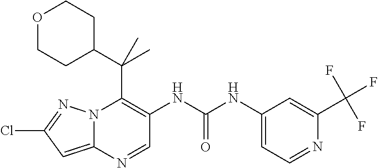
N12C(=CC(Cl)=N1)N=CC(NC(NC1=CC=NC(C(F)(F)F)=C1)=O)=C2C(C1CCOCC1)(C)C
